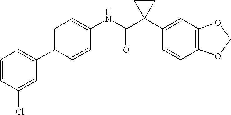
C1(NC(C2(C3=CC4=C(C=C3)OCO4)CC2)=O)=CC=C(C2=CC=CC(Cl)=C2)C=C1
